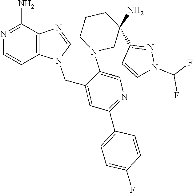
N1(CC2=CC(C3=CC=C(F)C=C3)=NC=C2N2CC(C3=NN(C(F)F)C=C3)(N)CCC2)C=NC2=C1C=CN=C2N
